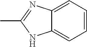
C12=CC=CC=C1NC(C)=N2
